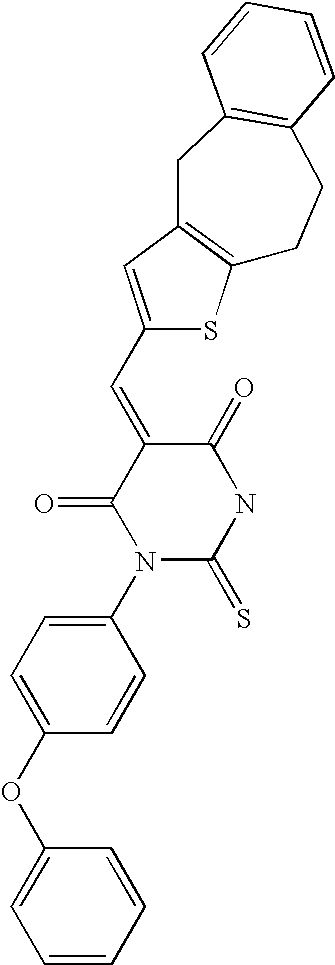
N1C(=O)C(=CC2=CC3=C(S2)CCC2=C(C3)C=CC=C2)C(=O)N(C2=CC=C(OC3=CC=CC=C3)C=C2)C1=S
